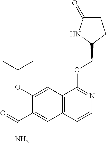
C12=C(C=CN=C1OCC1CCC(=O)N1)C=C(C(=O)N)C(OC(C)C)=C2
